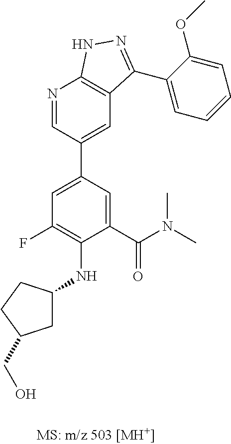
C1=C(C(N(C)C)=O)C(NC2CC(CO)CC2)=C(F)C=C1C1=CC2=C(N=C1)NN=C2C1=CC=CC=C1OC
